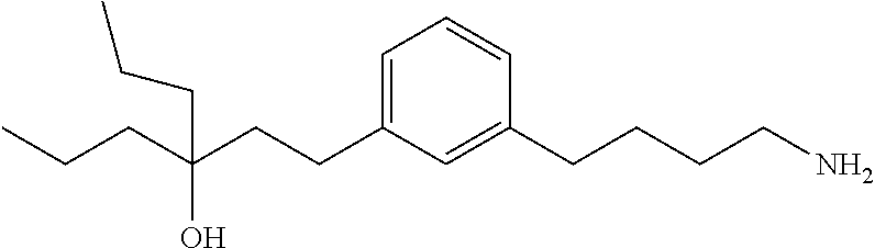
C(CCC1=CC=CC(CCCCN)=C1)(CCC)(O)CCC
